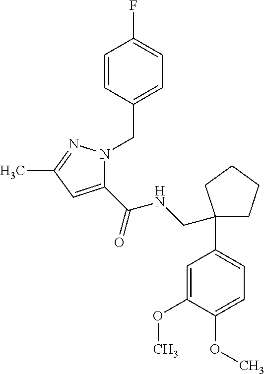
O(C1=CC=C(C2(CNC(=O)C3=CC(C)=NN3CC3=CC=C(F)C=C3)CCCC2)C=C1OC)C
